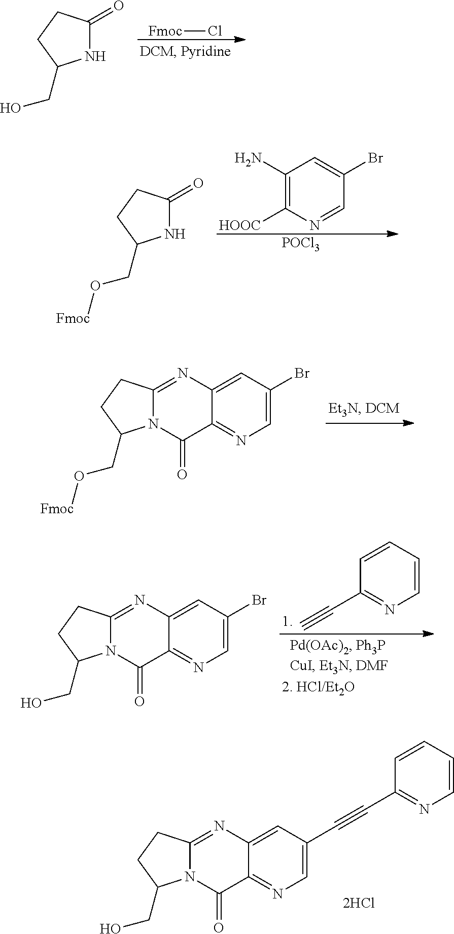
C12=CC(C#CC3=NC=CC=C3)=CN=C1C(=O)N1C(=N2)CCC1CO.C1=CC=CN=C1C#C.C12=CC(Br)=CN=C1C(=O)N1C(=N2)CCC1CO.C1(N)=C([HOOC])N=CC(Br)=C1.[POCl3].C1(=O)NC(CO[Fmoc])CC1.C12=CC(Br)=CN=C1C(=O)N1C(=N2)CCC1CO[Fmoc].[Fmoc]Cl.C1(=O)NC(CO)CC1
